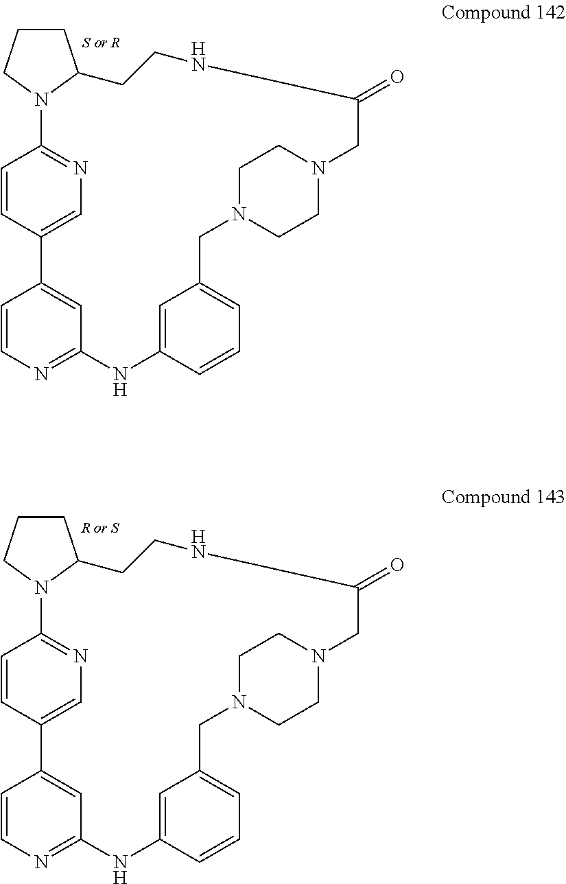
C1=C2C=CC(=N1)N1C(CCC1)CCNC(=O)CN1CCN(CC3=CC=CC(=C3)NC3=NC=CC2=C3)CC1.C1=C2C=CC(=N1)N1C(CCC1)CCNC(=O)CN1CCN(CC3=CC=CC(=C3)NC3=NC=CC2=C3)CC1
